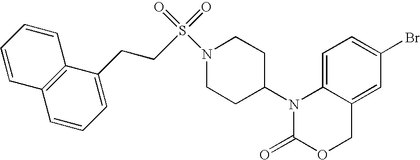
C1=C2C(=CC(Br)=C1)COC(=O)N2C1CCN(S(=O)(=O)CCC2=CC=CC3=C2C=CC=C3)CC1
